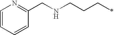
C1=CC=CC(CNCCCC)=N1
